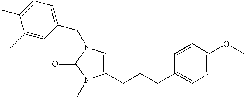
C1=C(CCCC2=CC=C(OC)C=C2)N(C)C(=O)N1CC1=CC=C(C)C(C)=C1
